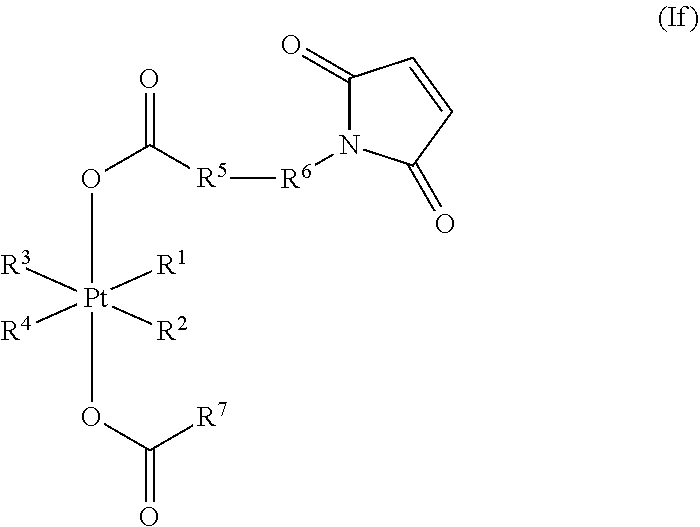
C1(=O)N([R6][R5]C(=O)O[Pt]([R1])([R2])([R3])([R4])OC([R7])=O)C(=O)C=C1
